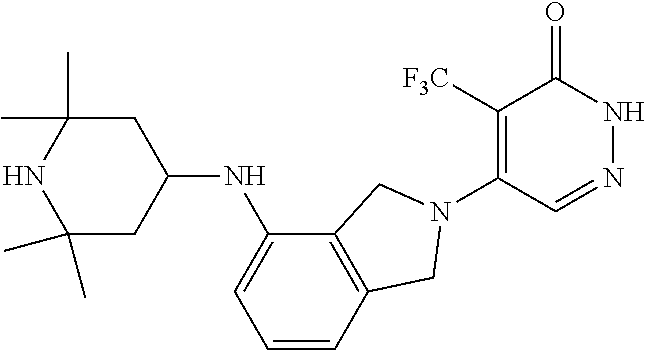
C1([F3C])=C(N2CC3=C(C(NC4CC(C)(C)NC(C)(C)C4)=CC=C3)C2)C=NNC1=O
